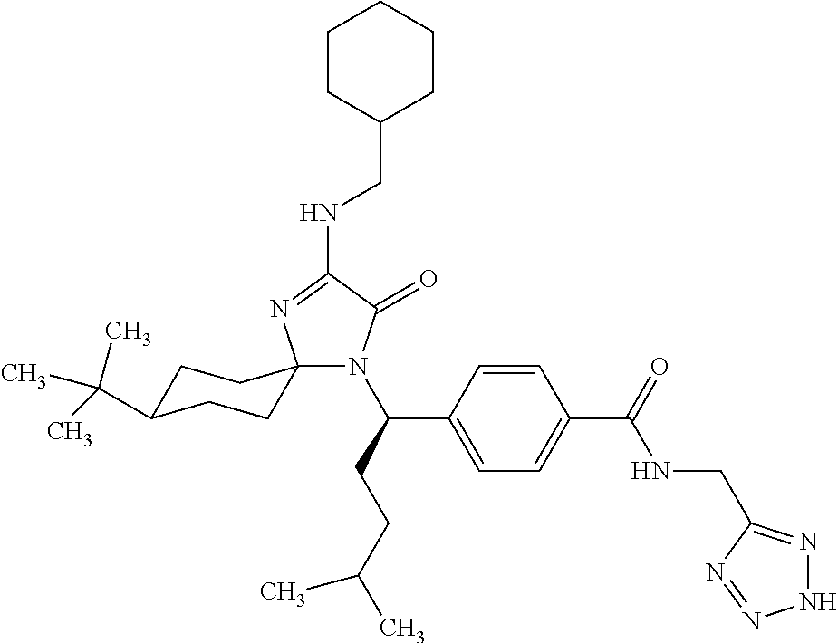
C1C(C(C)(C)C)CCC2(C1)N(C(CCC(C)C)C1=CC=C(C(=O)NCC3=NNN=N3)C=C1)C(=O)C(NCC1CCCCC1)=N2
